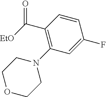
C(C1=C(N2CCOCC2)C=C(F)C=C1)([EtO])=O
